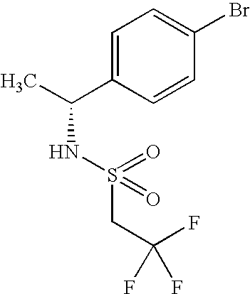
C1=C(C(C)NS(=O)(=O)CC(F)(F)F)C=CC(Br)=C1
